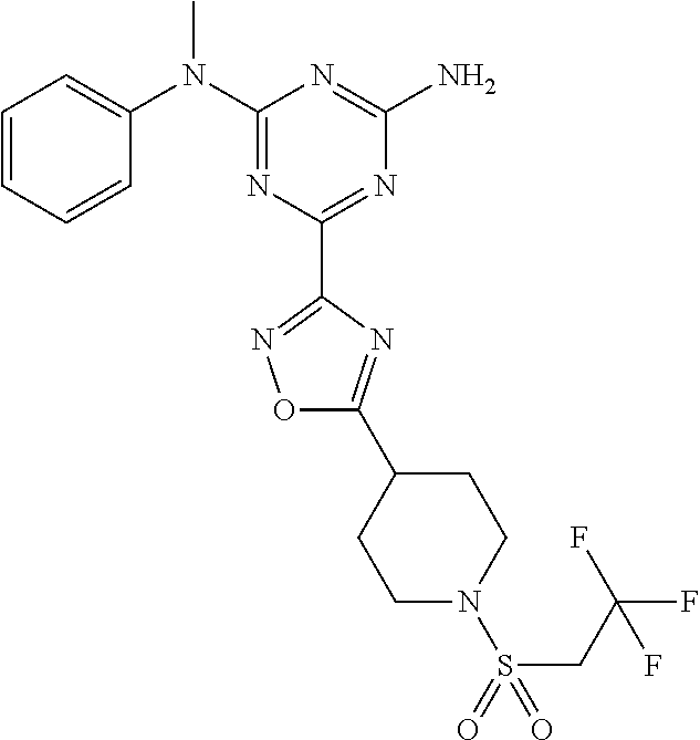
C1=CC=CC(N(C2=NC(C3=NOC(C4CCN(S(CC(F)(F)F)(=O)=O)CC4)=N3)=NC(N)=N2)C)=C1
